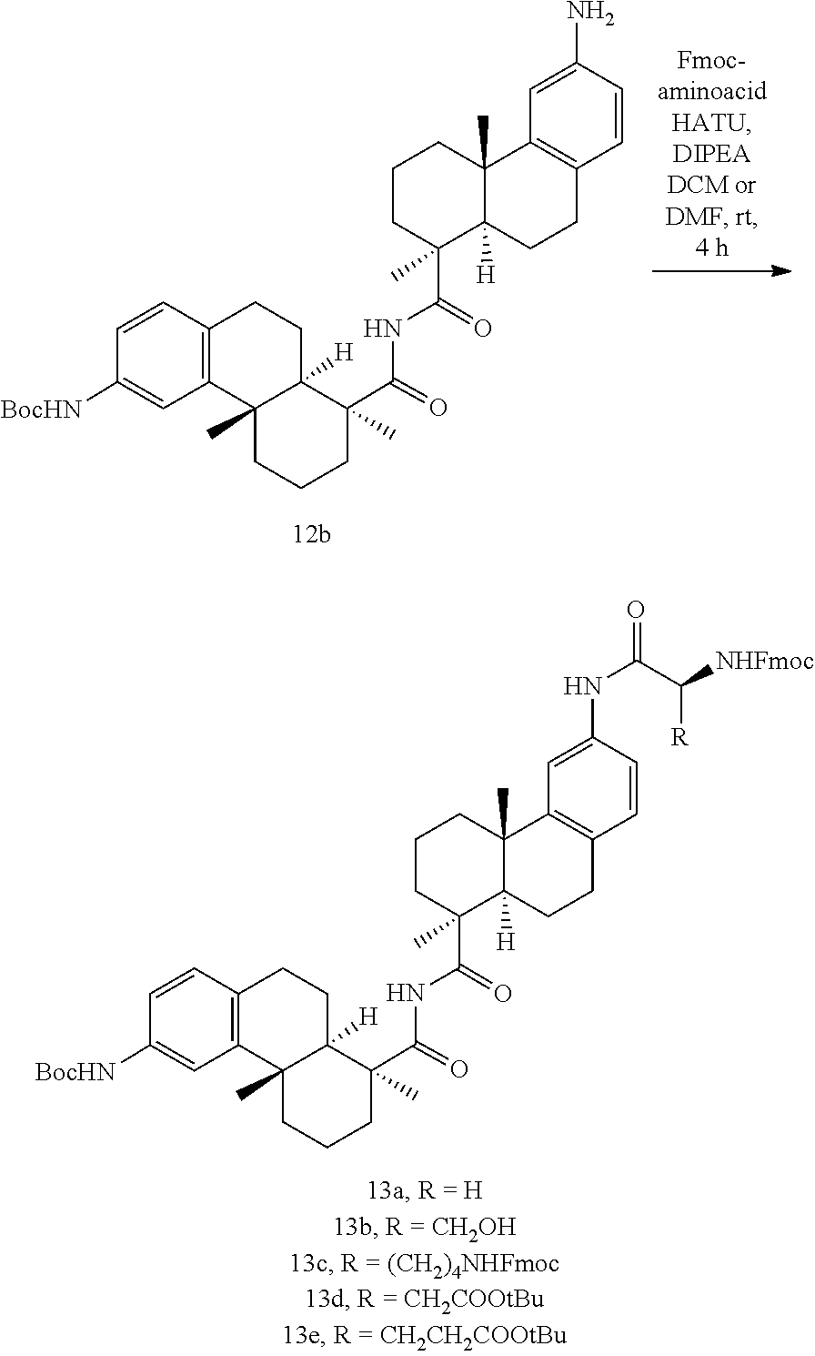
N(C(C1(C)C2([H])CCC3=C(C=C([BocHN])C=C3)C2(C)CCC1)=O)C(C1(C)C2([H])CCC3=C(C=C(N)C=C3)C2(C)CCC1)=O.N(C(C1(C)C2([H])CCC3=C(C=C([BocHN])C=C3)C2(C)CCC1)=O)C(C1(C)C2([H])CCC3=C(C=C(NC(C([R])[NHFmoc])=O)C=C3)C2(C)CCC1)=O
